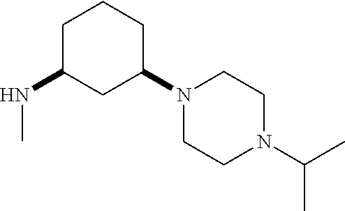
C1C(NC)CC(N2CCN(C(C)C)CC2)CC1
